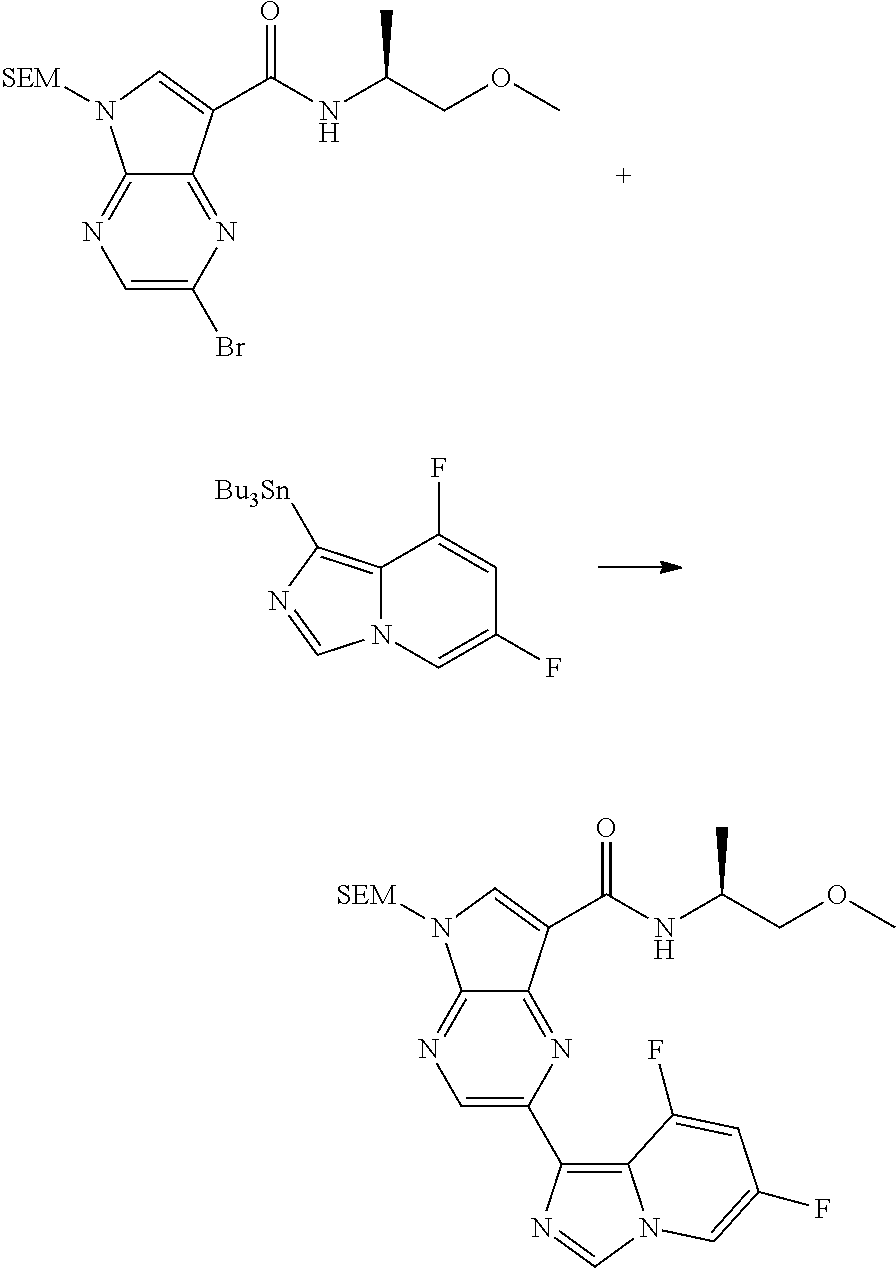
C12=NC(Br)=CN=C1N([SEM])C=C2C(=O)NC(COC)C.N12C(=C([Bu3Sn])N=C1)C(F)=CC(F)=C2.C12=NC(C3=C4N(C=N3)C=C(F)C=C4F)=CN=C1N([SEM])C=C2C(=O)NC(COC)C
